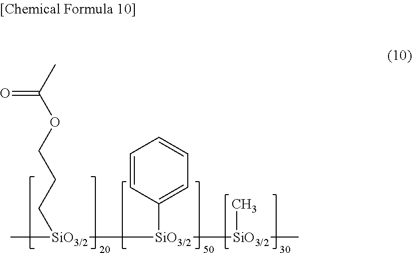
C[SiO3/2]([SiO3/2](C1=CC=CC=C1)[SiO3/2](C)C)CCCOC(C)=O
